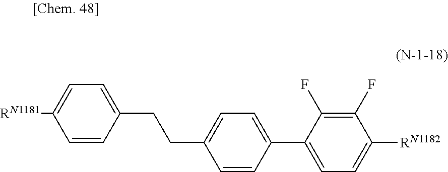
C1=CC(CCC2=CC=C(C3=CC=C([RN1182])C(F)=C3F)C=C2)=CC=C1[RN1181]
